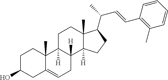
C1C(O)CC2=CCC3([H])C([H])(C2(C)C1)CCC1(C)C3([H])CCC1C(C=CC1=C(C)C=CC=C1)C
